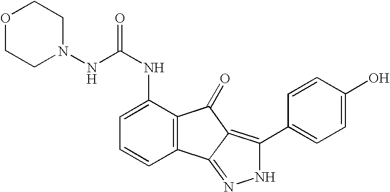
C(NC1=CC=CC2=C1C(=O)C1=C(C3=CC=C(O)C=C3)NN=C21)(=O)NN1CCOCC1
